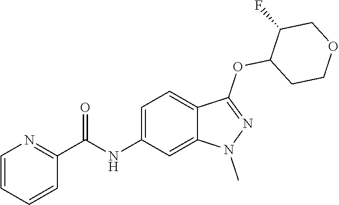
C(NC1=CC=C2C(=C1)N(C)N=C2OC1CCOCC1F)(C1=NC=CC=C1)=O
